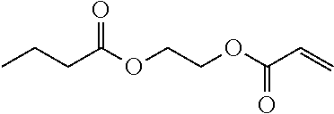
CCCC(OCCOC(C=C)=O)=O
